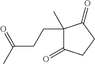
C1(CCC(C)=O)(C)C(=O)CCC1=O
